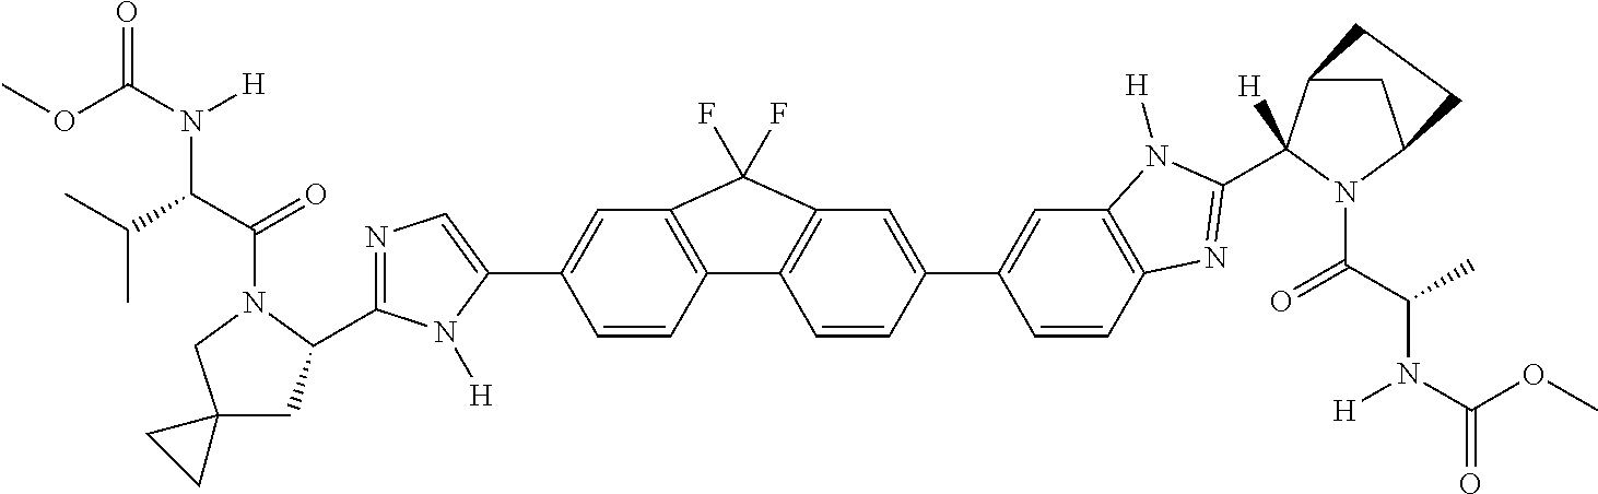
COC(=O)N(C(C(C)C)C(=O)N1C(C2=NC=C(C3=CC4=C(C=C3)C3=C(C=C(C5=CC6=C(C=C5)N=C(C5([H])C7CC(N5C(=O)C(N([H])C(=O)OC)C)CC7)N6[H])C=C3)C4(F)F)N2[H])CC2(C1)CC2)[H]
